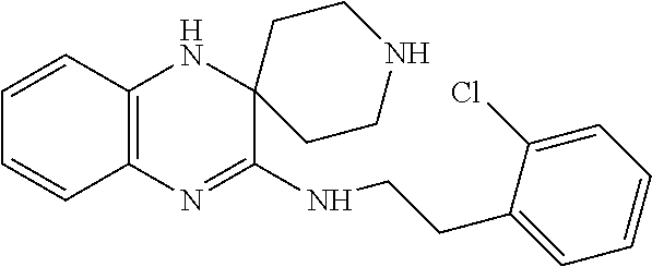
C12=C(N=C(NCCC3=CC=CC=C3Cl)C3(N1)CCNCC3)C=CC=C2
